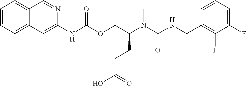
C1=CC(CNC(N(C(COC(NC2=CC3=CC=CC=C3C=N2)=O)CCC(O)=O)C)=O)=C(F)C(F)=C1
